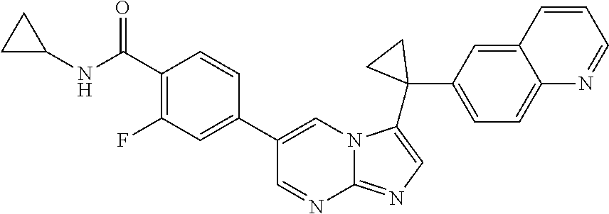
C1(NC(C2=C(F)C=C(C3=CN4C(=NC=C4C4(C5=CC=C6C(=C5)C=CC=N6)CC4)N=C3)C=C2)=O)CC1
